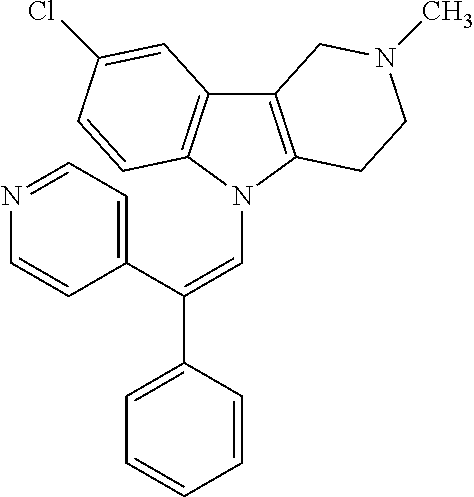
C12=C(N(C=C(C3=CC=NC=C3)C3=CC=CC=C3)C3=C1C=C(Cl)C=C3)CCN(C)C2
